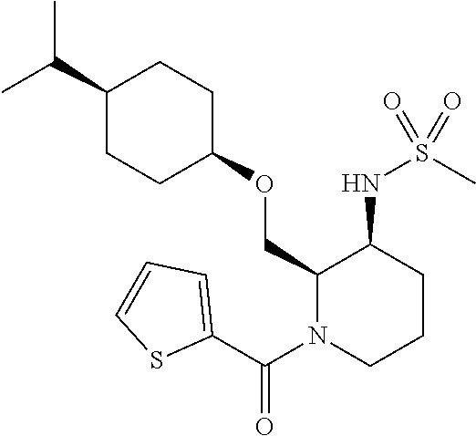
C(C)(C)C1CCC(OCC2N(C(C3=CC=CS3)=O)CCCC2NS(C)(=O)=O)CC1
